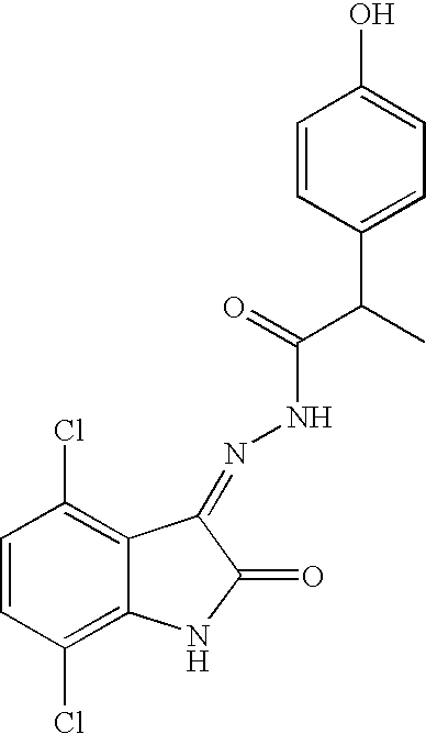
C1=CC(Cl)=C2C(=C1Cl)C(=NNC(=O)C(C1=CC=C(O)C=C1)C)C(=O)N2
